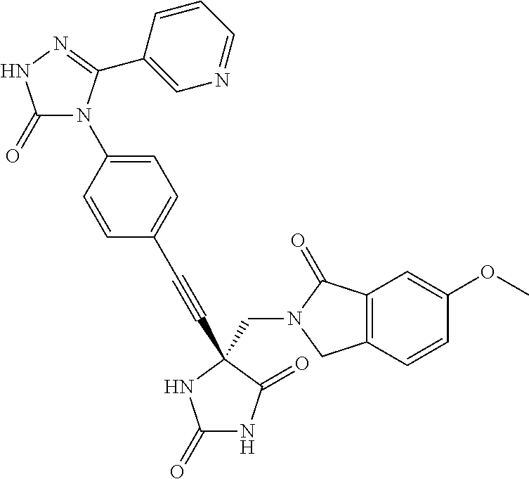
C1(N2C(=O)NN=C2C2=CN=CC=C2)=CC=C(C#CC2(CN3C(=O)C4=C(C=CC(OC)=C4)C3)C(=O)NC(=O)N2)C=C1
